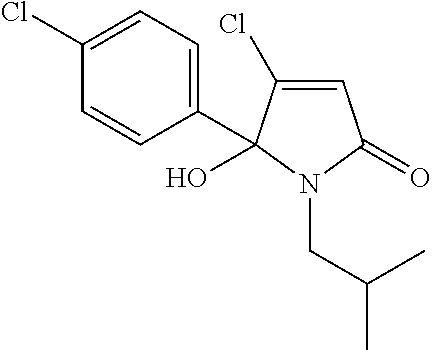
C1=C(Cl)C(O)(C2=CC=C(Cl)C=C2)N(CC(C)C)C1=O
